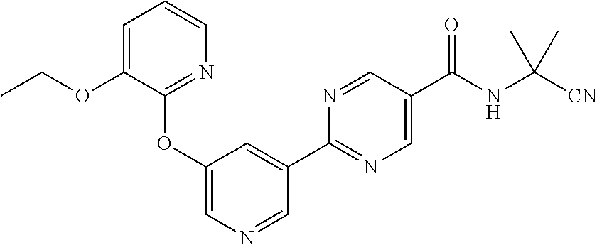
C1=C(OCC)C(OC2=CN=CC(C3=NC=C(C(NC(C)([CN])C)=O)C=N3)=C2)=NC=C1
